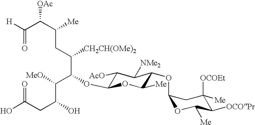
[H]C(C(C(CC(C(C(C(CC(=O)O)O)[MeO])OC1C([AcO])C([NMe2])C(OC2OC([Me])C([OCOPr])C([OCOEt])([Me])C2)C([Me])O1)[CH2CH(OMe)2])[Me])[OAc])=O
